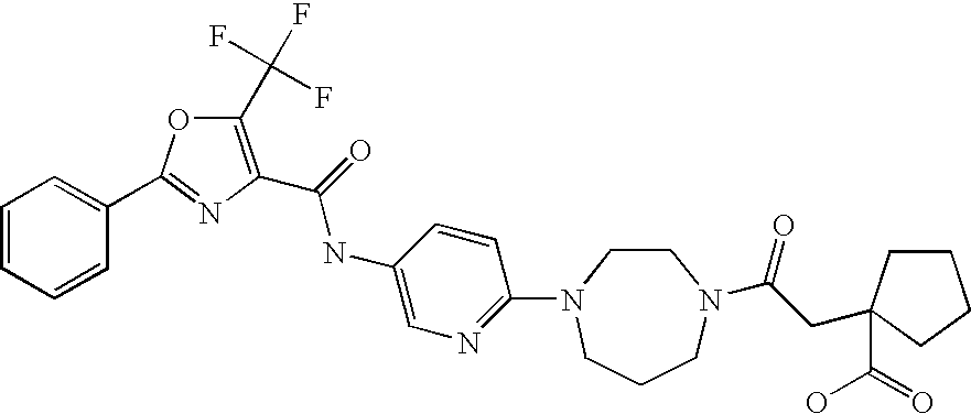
C1=CC(C2=NC(C(NC3=CN=C(N4CCN(C(CC5(C(=O)O)CCCC5)=O)CCC4)C=C3)=O)=C(C(F)(F)F)O2)=CC=C1
